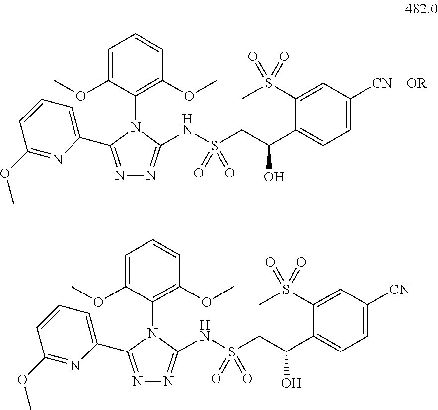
C1=C(OC)C(N2C(C3=CC=CC(OC)=N3)=NN=C2NS(CC(O)C2=CC=C([CN])C=C2S(C)(=O)=O)(=O)=O)=C(OC)C=C1.[OR].C1=C(OC)C(N2C(C3=CC=CC(OC)=N3)=NN=C2NS(CC(O)C2=CC=C([CN])C=C2S(C)(=O)=O)(=O)=O)=C(OC)C=C1
